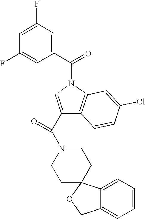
C1(F)=CC(F)=CC(C(=O)N2C=C(C(=O)N3CCC4(CC3)C3=CC=CC=C3CO4)C3=C2C=C(Cl)C=C3)=C1
